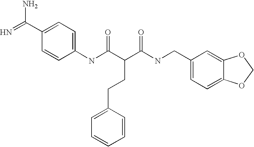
N=C(C1=CC=C(NC(=O)C(CCC2=CC=CC=C2)C(=O)NCC2=CC=C3C(=C2)OCO3)C=C1)N
